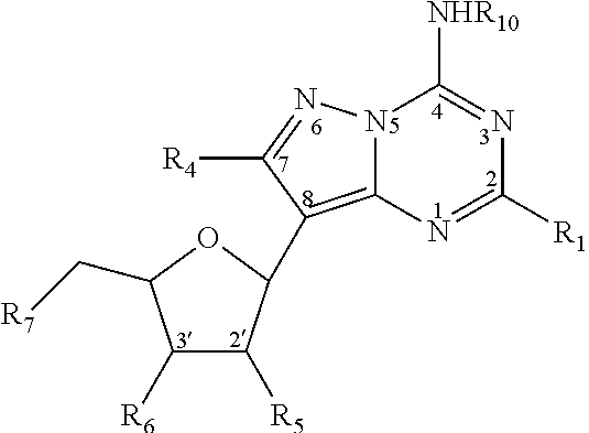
N12C(=C(C3C([R5])C([R6])C(C[R7])O3)C([R4])=N1)N=C([R1])N=C2[NHR10]
